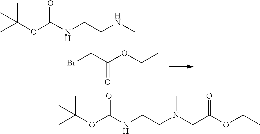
C(OC(NCCNC)=O)(C)(C)C.BrCC(OCC)=O.C(OC(NCCN(CC(OCC)=O)C)=O)(C)(C)C
